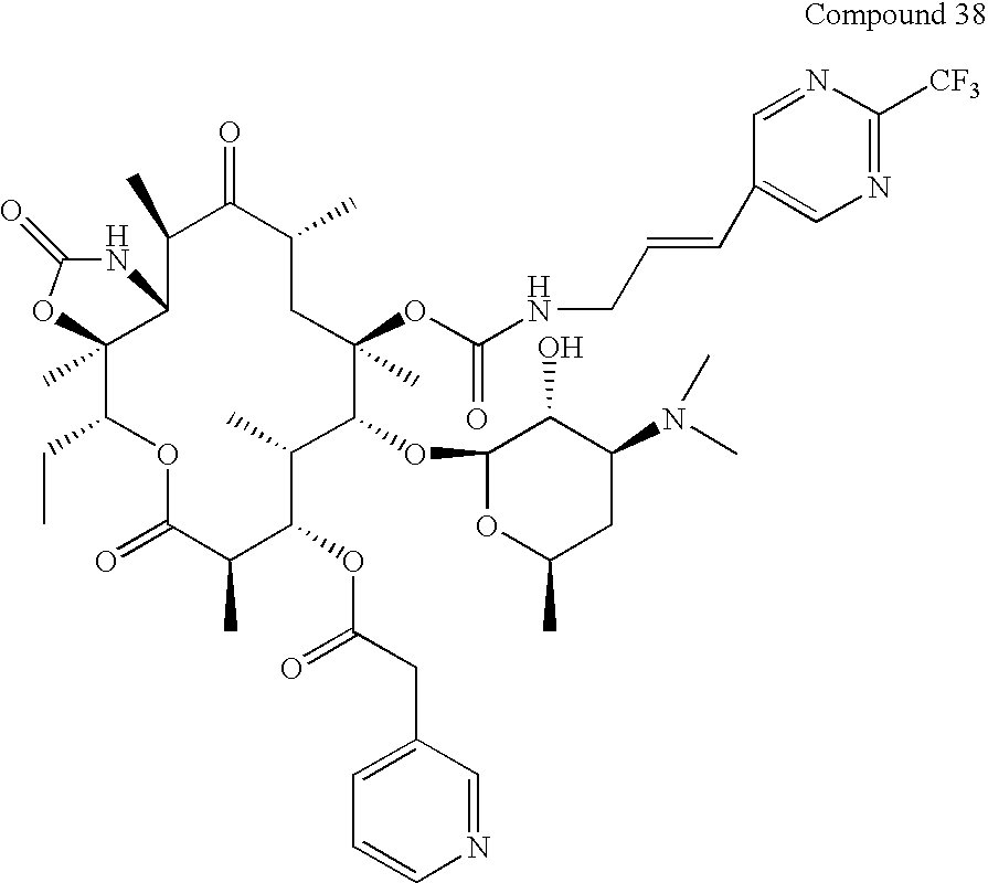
C12(C)C(CC)OC(=O)C(C)C(OC(CC3=CC=CN=C3)=O)C(C)C(OC3OC(C)CC(N(C)C)C3O)C(C)(OC(NCC=CC3=CN=C([CF3])N=C3)=O)CC(C)C(=O)C(C)C1NC(=O)O2
